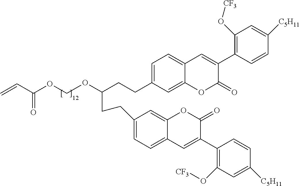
C1=C(CCC(CCC2=CC=C3C(=C2)OC(=O)C(C2=C(O[CF3])C=C([C5H11])C=C2)=C3)OCOC(C=C)=O)C=C2C(=C1)C=C(C1=C(O[CF3])C=C([C5H11])C=C1)C(=O)O2
